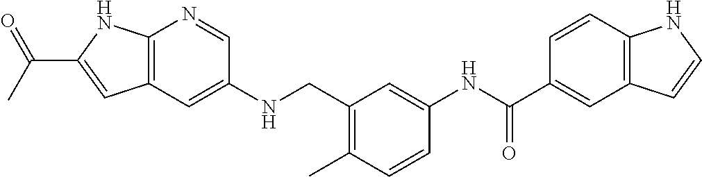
C12=C(C=C(NCC3=C(C)C=CC(NC(C4=CC5=C(C=C4)NC=C5)=O)=C3)C=N1)C=C(C(C)=O)N2
